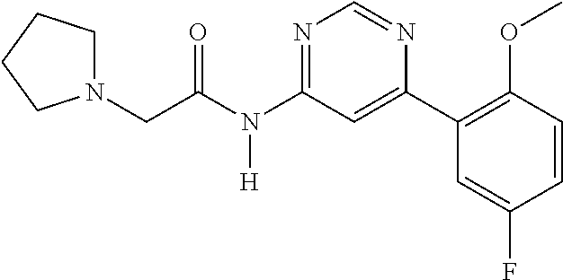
C(N(C1=NC=NC(C2=C(OC)C=CC(F)=C2)=C1)[H])(=O)CN1CCCC1
